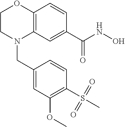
C12=C(C=C(C(NO)=O)C=C1)N(CC1=CC(OC)=C(S(C)(=O)=O)C=C1)CCO2
